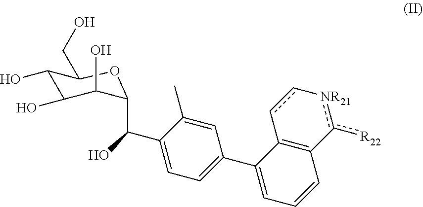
C1(O)C(O)C(O)C(C(C2=CC=C(C3=CC=CC4=C3cc-[NR21]c4[R22])C=C2C)O)OC1CO
